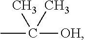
CC(C)(C)[OH]
